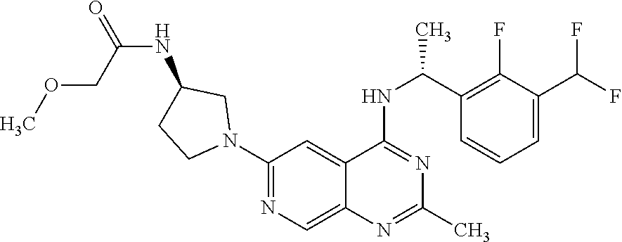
C1(N2CC(NC(=O)COC)CC2)=NC=C2C(=C1)C(NC(C1=C(F)C(C(F)F)=CC=C1)C)=NC(C)=N2
